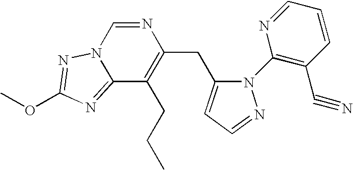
C1(CC2=C(CCC)C3=NC(OC)=NN3C=N2)=CC=NN1C1=C(C#N)C=CC=N1
